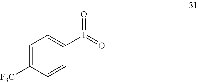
C1=C([F3C])C=CC(I(=O)=O)=C1
